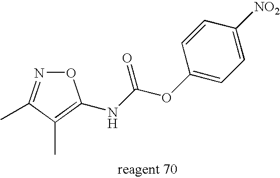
O1N=C(C)C(C)=C1NC(OC1=CC=C([NO2])C=C1)=O
